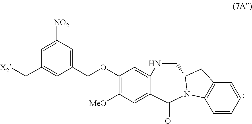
C1(OCC2=CC([NO2])=CC(C[X2])=C2)=C([MeO])C=C2C(=C1)NCC1CC3=C(C=CC=C3)N1C2=O
